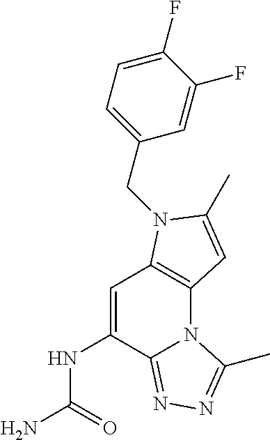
C1=C(NC(N)=O)C2=NN=C(C)N2C2=C1N(CC1=CC=C(F)C(F)=C1)C(C)=C2
